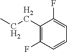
C1(CCC)=C(F)C=CC=C1F
